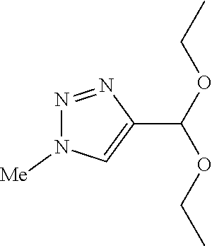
N1=NC(C(OCC)OCC)=CN1[Me]
